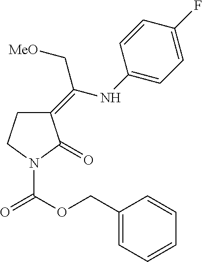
C1(=C(NC2=CC=C(F)C=C2)C[MeO])CCN(C(OCC2=CC=CC=C2)=O)C1=O
